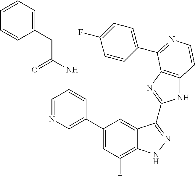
C1(C2=CN=CC(NC(=O)CC3=CC=CC=C3)=C2)=CC(F)=C2C(=C1)C(C1=NC3=C(N1)C=CN=C3C1=CC=C(F)C=C1)=NN2
